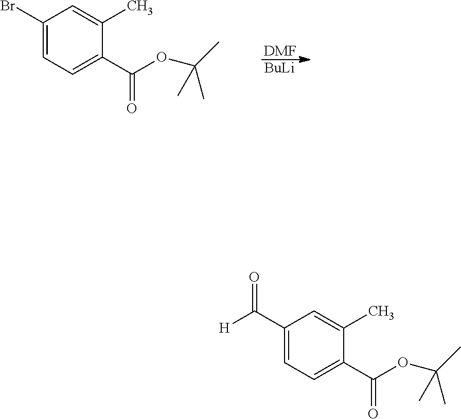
C1=C(C(OC(C)(C)C)=O)C(C)=CC(Br)=C1.[DMF].[BuLi].C1=C(C(OC(C)(C)C)=O)C(C)=CC(C([H])=O)=C1
